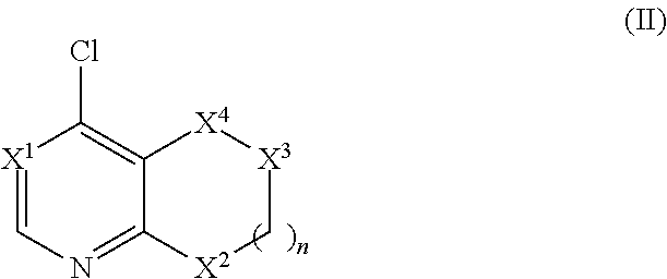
[X1]1=CN=C2C(=C1Cl)[X4][X3]C[X2]2
